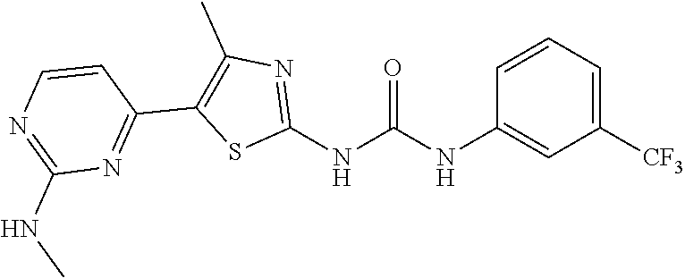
C1([CF3])=CC=CC(NC(NC2=NC(C)=C(C3=NC(NC)=NC=C3)S2)=O)=C1
